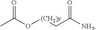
CC(O[(CH2)y]CC([NH2])=O)=O
